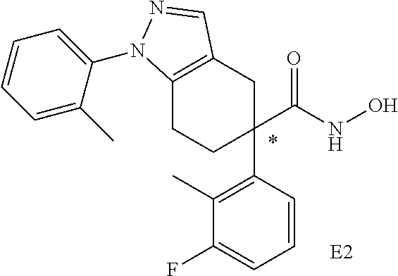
C1(C)=C(C2(C(NO)=O)CCC3=C(C2)C=NN3C2=CC=CC=C2C)C=CC=C1F.*.[E2]
